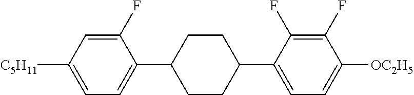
C1(F)=CC([C5H11])=CC=C1C1CCC(C2=CC=C([OC2H5])C(F)=C2F)CC1
